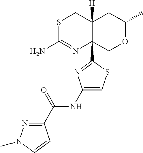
S1C(N)=NC2(C3=NC(NC(C4=NN(C)C=C4)=O)=CS3)C([H])(C1)CC(C)OC2
